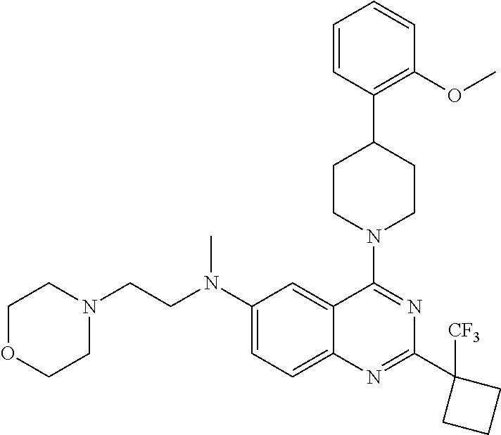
C1(N(CCN2CCOCC2)C)=CC=C2C(=C1)C(N1CCC(C3=C(OC)C=CC=C3)CC1)=NC(C1([CF3])CCC1)=N2
